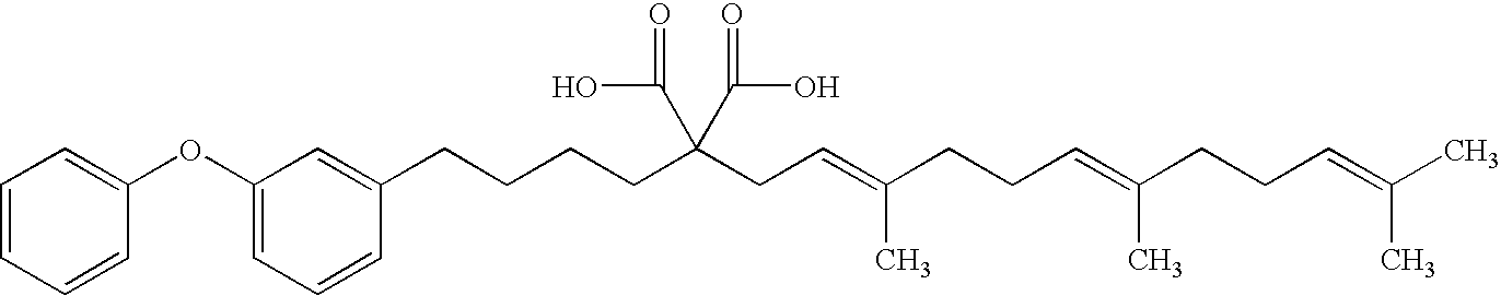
C1=CC=CC(OC2=CC=CC(CCCCC(CC=C(CCC=C(CCC=C(C)C)C)C)(C(O)=O)C(O)=O)=C2)=C1
